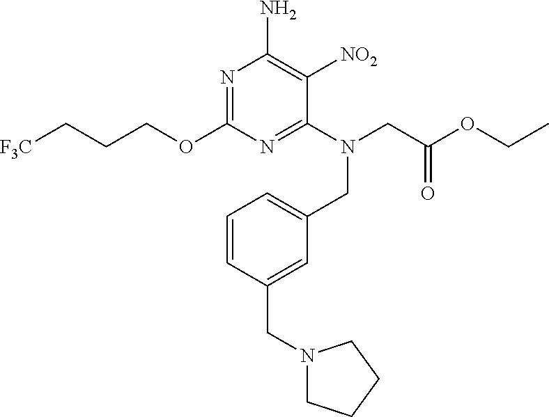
N1=C(OCCC[F3C])N=C(N(CC(OCC)=O)CC2=CC=CC(CN3CCCC3)=C2)C([NO2])=C1N
